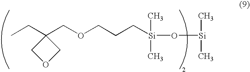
CCC1(COCCC[Si](O[Si](C)C)(C)C)COC1
